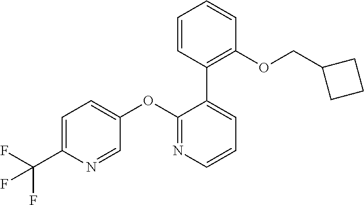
C1=C(C(F)(F)F)N=CC(OC2=NC=CC=C2C2=C(OCC3CCC3)C=CC=C2)=C1
